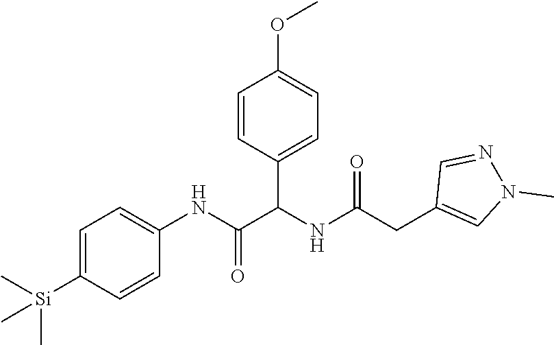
C1=C([Si](C)(C)C)C=CC(NC(C(NC(CC2=CN(C)N=C2)=O)C2=CC=C(OC)C=C2)=O)=C1
